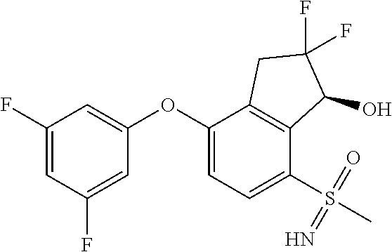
C1(F)=CC(F)=CC(OC2=CC=C(S(C)(=N)=O)C3=C2CC(F)(F)C3O)=C1
